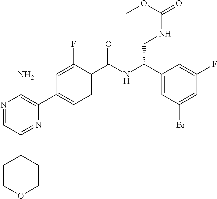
N1=CC(C2CCOCC2)=NC(C2=CC=C(C(NC(C3=CC(Br)=CC(F)=C3)CNC(OC)=O)=O)C(F)=C2)=C1N
